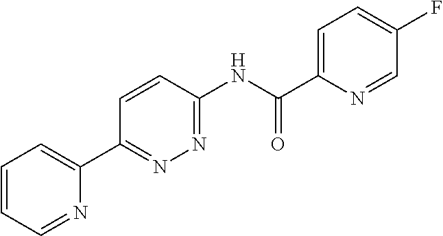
C1=CC=NC(C2=NN=C(NC(C3=CC=C(F)C=N3)=O)C=C2)=C1
